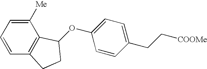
C1([Me])=CC=CC2=C1C(OC1=CC=C(CC[COOMe])C=C1)CC2
